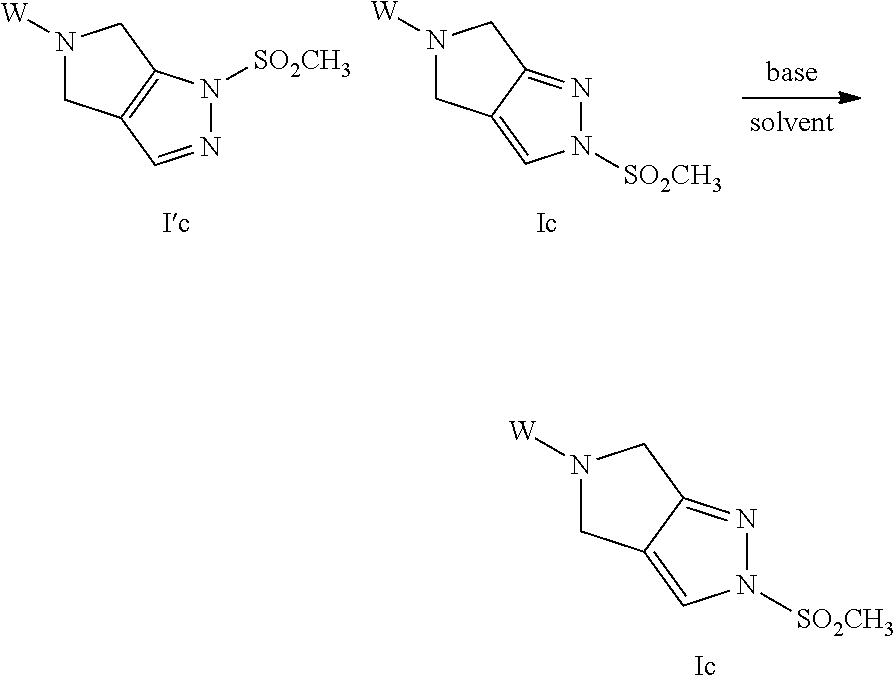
N1([W])CC2=CN([SO2CH3])N=C2C1.[Ic].N1([W])CC2=CN([SO2CH3])N=C2C1.[Ic].N1([W])CC2=C(C1)N([SO2CH3])N=C2.[Ic]
